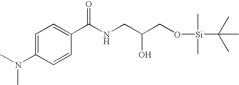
C1=C(N(C)C)C=CC(C(NCC(CO[Si](C)(C)C(C)(C)C)O)=O)=C1
